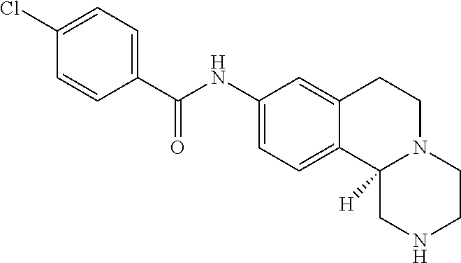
C1(Cl)=CC=C(C(NC2=CC=C3C(=C2)CCN2C3([H])CNCC2)=O)C=C1
